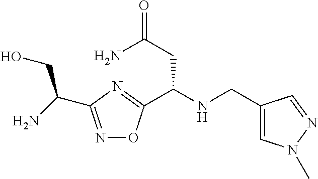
N1=C(C(N)CO)N=C(C(NCC2=CN(C)N=C2)CC(=O)N)O1
